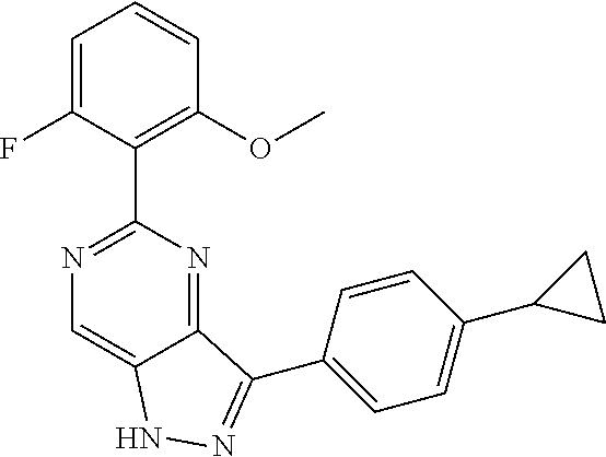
C1=C(F)C(C2=NC=C3C(=N2)C(C2=CC=C(C4CC4)C=C2)=NN3)=C(OC)C=C1
